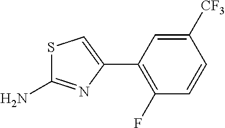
C1(F)=C(C2=CSC(N)=N2)C=C([CF3])C=C1
